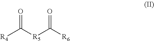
[R4]C([R5]C([R6])=O)=O
